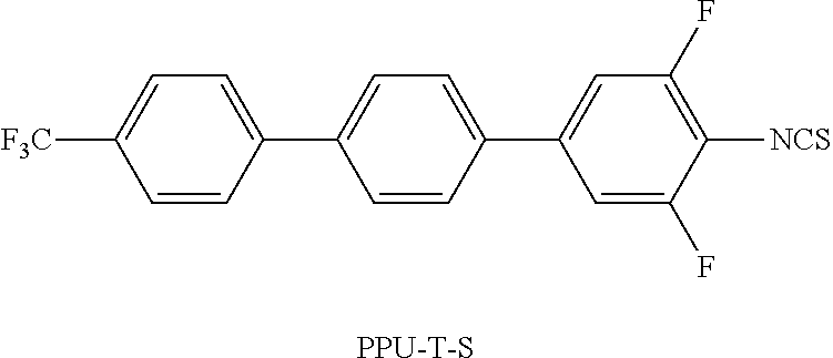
[F3C]C1=CC=C(C2=CC=C(C3=CC(F)=C([NCS])C(F)=C3)C=C2)C=C1.[PPU-T-S]
